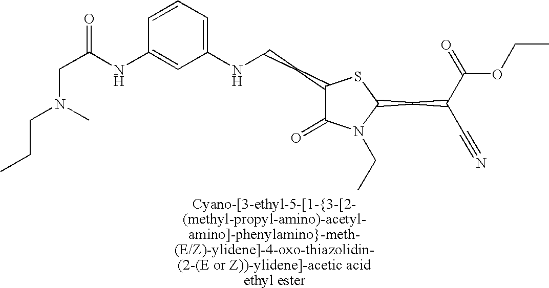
C1(CCNC2=CC=CC(NC(CN(CCC)C)=O)=C2)C(=O)N(CC)C(CC(C(=O)OCC)C#N)S1
